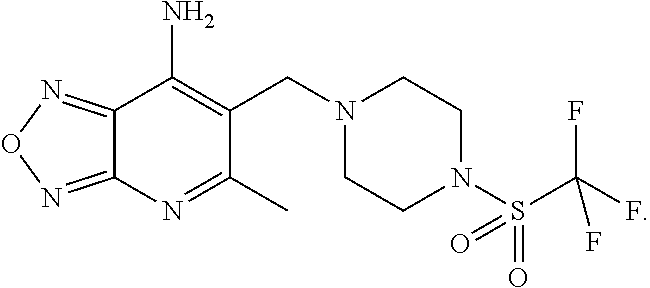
C12=NON=C1N=C(C)C(CN1CCN(S(C(F)(F)F)(=O)=O)CC1)=C2N
